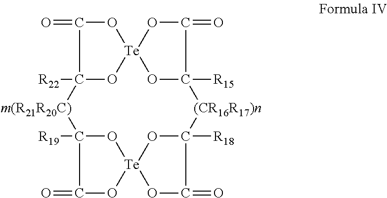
[R19]C12O[Te]3(OC1=O)OC([R18])(C(=O)O3)[(CR16R17)n]C1([R15])O[Te]3(OC([R22])(C(=O)O3)[m(R21R20C)]2)OC1=O
